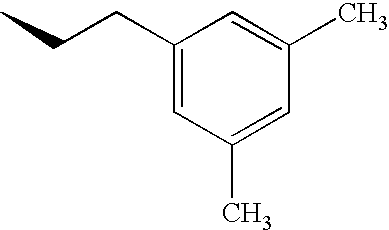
C1=C(C)C=C(C)C=C1CCC
